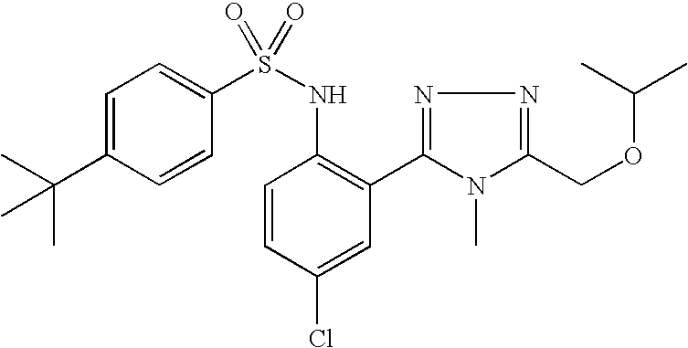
C1=C(C(C)(C)C)C=CC(S(NC2=C(C3=NN=C(COC(C)C)N3C)C=C(Cl)C=C2)(=O)=O)=C1
